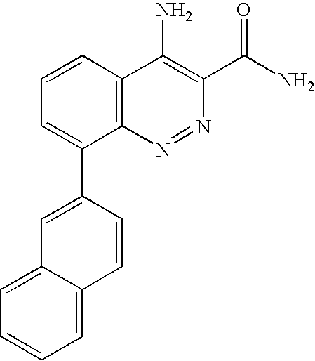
C1=CC(C2=CC=CC3=C2N=NC(C(=O)N)=C3N)=CC2=CC=CC=C12
